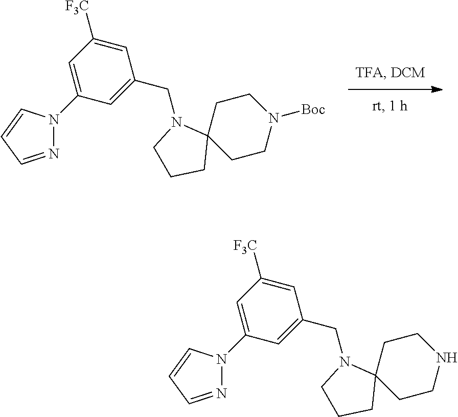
N1(CC2=CC(N3N=CC=C3)=CC([F3C])=C2)CCCC12CCN([Boc])CC2.N1(CC2=CC(N3N=CC=C3)=CC([F3C])=C2)CCCC12CCNCC2
